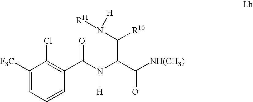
C1([F3C])=CC=CC(C(N(C(C([NH(CH3)])=O)C(N([R11])[H])[R10])[H])=O)=C1Cl
